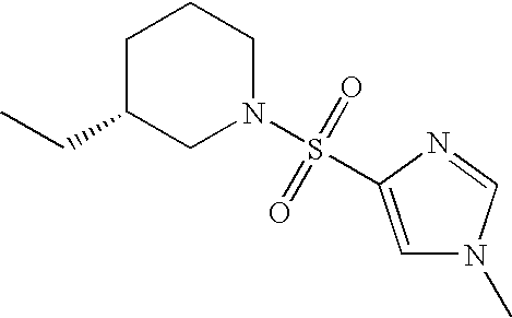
C1C(CC)CN(S(=O)(=O)C2=CN(C)C=N2)CC1
